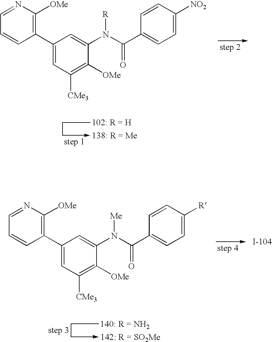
C1=NC([OMe])=C(C2=CC([CMe3])=C([OMe])C(N(C(C3=CC=C([NO2])C=C3)=O)[R])=C2)C=C1.C1=NC([OMe])=C(C2=CC([CMe3])=C([OMe])C(N(C(C3=CC=C([R])C=C3)=O)[Me])=C2)C=C1
